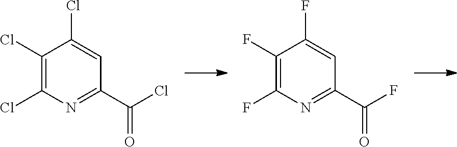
N1=C(C(Cl)=O)C=C(Cl)C(Cl)=C1Cl.N1=C(C(F)=O)C=C(F)C(F)=C1F
